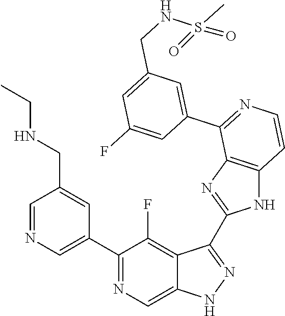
C1=NC=C(C2=NC=C3C(=C2F)C(C2=NC4=C(N2)C=CN=C4C2=CC(CNS(C)(=O)=O)=CC(F)=C2)=NN3)C=C1CNCC
